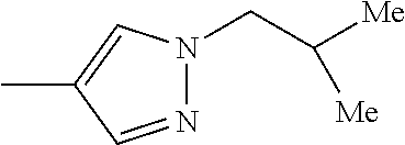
N1=CC(C)=CN1CC([Me])[Me]
